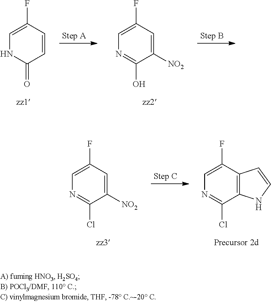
C1=C(F)C=CC(=O)N1.C1=C(F)C=C([NO2])C(O)=N1.C1=C(F)C=C([NO2])C(Cl)=N1.C1=C(F)C2=C(C(Cl)=N1)NC=C2
